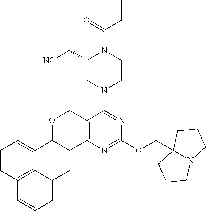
O(C1=NC2=C(C(N3CCN(C(=O)C=C)C(C[NC])C3)=N1)COC(C1=CC=CC3=C1C(C)=CC=C3)C2)CC12CCCN1CCC2
